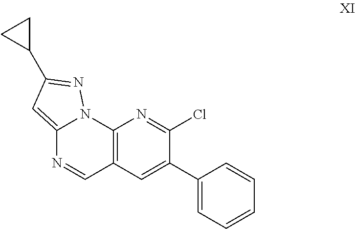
C12=CC(C3CC3)=NN1C1=C(C=N2)C=C(C2=CC=CC=C2)C(Cl)=N1
